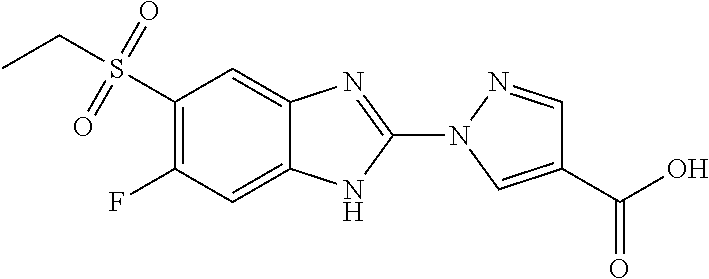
C1(S(CC)(=O)=O)=C(F)C=C2C(=C1)N=C(N1C=C(C(=O)O)C=N1)N2
